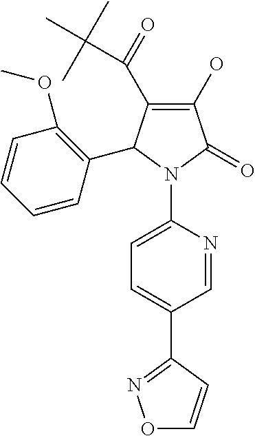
C1(O)=C(C(=O)C(C)(C)C)C(C2=C(OC)C=CC=C2)N(C2=CC=C(C3=NOC=C3)C=N2)C1=O
